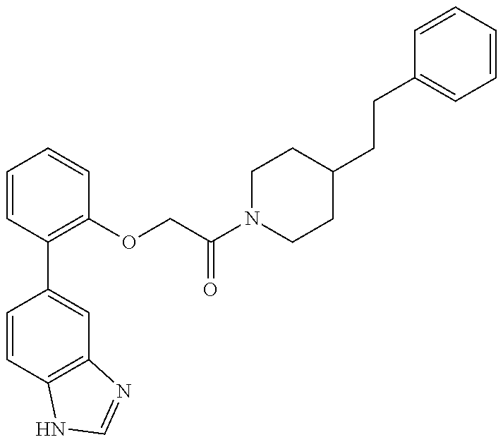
C1=CC2=C(C=C1C1=C(OCC(N3CCC(CCC4=CC=CC=C4)CC3)=O)C=CC=C1)N=CN2
